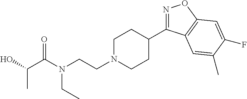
N1=C(C2CCN(CCN(C(C(O)C)=O)CC)CC2)C2=C(O1)C=C(F)C(C)=C2
